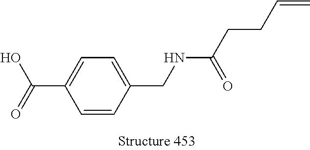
C1=CC(CNC(CCC=C)=O)=CC=C1C(O)=O
